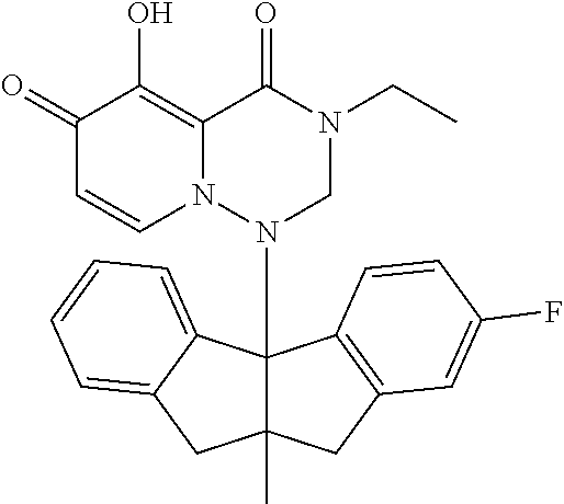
C1(=O)C=CN2C(=C1O)C(=O)N(CC)CN2C12C(C)(CC3=C1C=CC(F)=C3)CC1=CC=CC=C21
